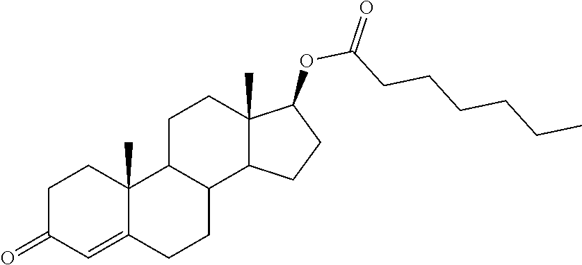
C12(C)C(=CC(=O)CC1)CCC1C2CCC2(C)C1CCC2OC(CCCCCC)=O
